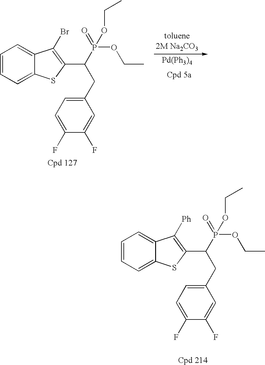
C1=CC=C2C(=C1)C([Ph])=C(C(P(OCC)(OCC)=O)CC1=CC=C(F)C(F)=C1)S2.[toluene2M Na2CO3].C1=CC=C2C(=C1)C(Br)=C(C(P(OCC)(OCC)=O)CC1=CC=C(F)C(F)=C1)S2.[Pd(Ph3)4]
